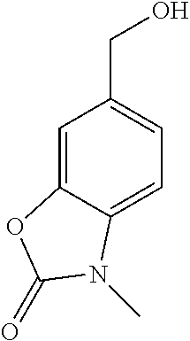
OCC1=CC=C2C(=C1)OC(=O)N2C
